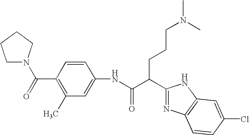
N(C(C(C1=NC2=C(N1)C=C(Cl)C=C2)CCCN(C)C)=O)C1=CC(C)=C(C(=O)N2CCCC2)C=C1
